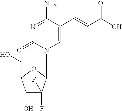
N1=C(N)C(C=CC(O)=O)=CN(C2C(F)(F)C(O)C(CO)O2)C1=O
